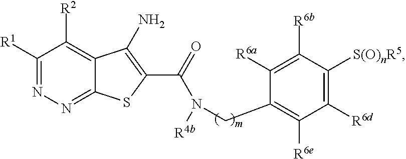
C1([R1])=NN=C2C(=C1[R2])C(N)=C(C(=O)N(CC1=C([R6e])C([R6d])=C([S(O)nR5])C([R6b])=C1[R6a])[R4b])S2
